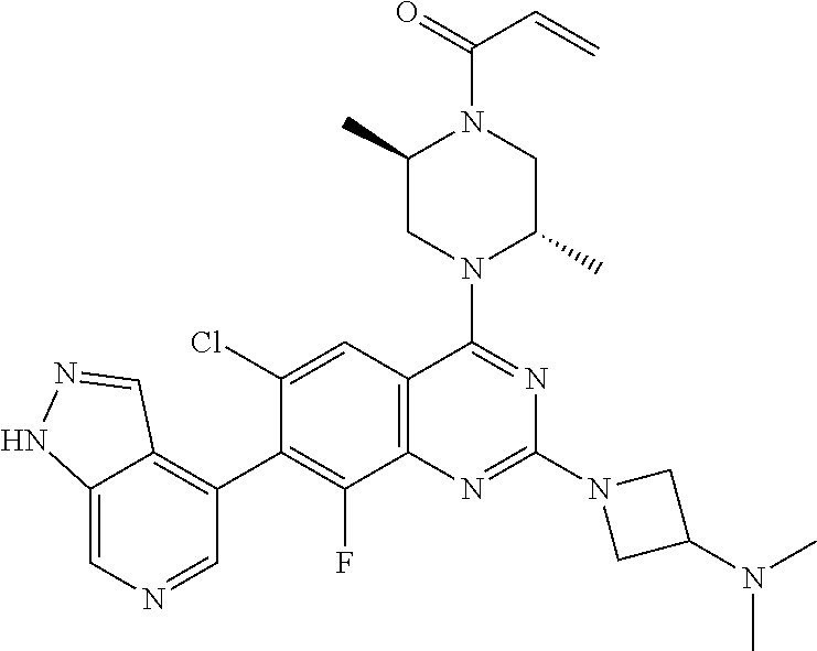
C12=C(C=C(Cl)C(C3=C4C(=CN=C3)NN=C4)=C1F)C(N1C(C)CN(C(=O)C=C)C(C)C1)=NC(N1CC(N(C)C)C1)=N2
